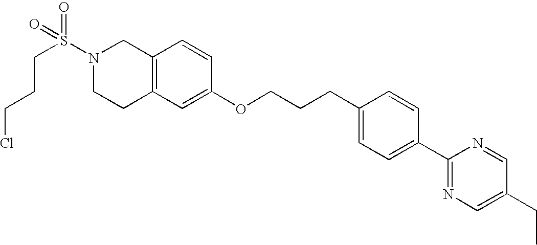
C1(OCCCC2=CC=C(C3=NC=C(CC)C=N3)C=C2)=CC2=C(C=C1)CN(S(=O)(=O)CCCCl)CC2
